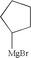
C1CCCC1[MgBr]
